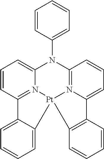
C12=N3C(=CC=C1)N(C1=CC=CC=C1)C1=N4C(=CC=C1)C1=C(C=CC=C1)[Pt]34C1=CC=CC=C21
